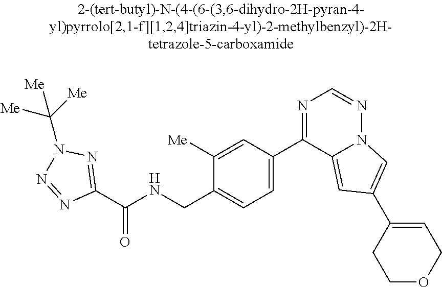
C1(C(NCC2=CC=C(C3=NC=NN4C3=CC(C3=CCOCC3)=C4)C=C2[Me])=O)=NN(C([Me])([Me])[Me])N=N1
